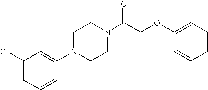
C1(N2CCN(C(COC3=CC=CC=C3)=O)CC2)=CC(Cl)=CC=C1
